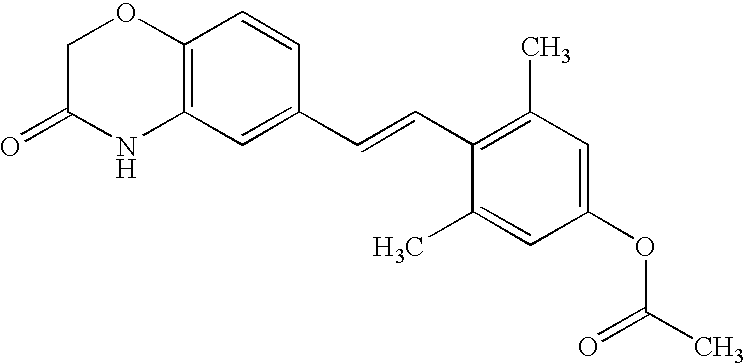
C12=C(C=C(C=CC3=C(C)C=C(OC(C)=O)C=C3C)C=C1)NC(=O)CO2
